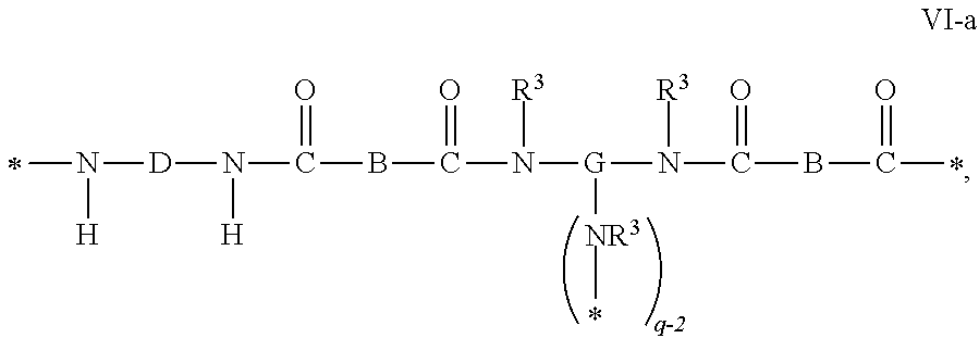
N([H])([D]N([H])C(=O)BC(N([R3])[G]([NR3]C)N([R3])C(BC(C)=O)=O)=O)C
